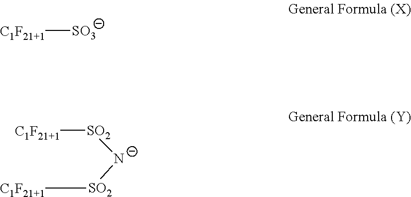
[C1F21+1][SO3].[C1F21+1][SO2][N-][SO2][C1F21+1]
